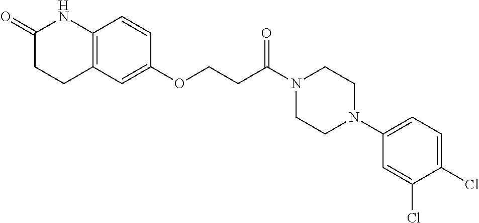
C12=C(C=C(OCCC(N3CCN(C4=CC=C(Cl)C(Cl)=C4)CC3)=O)C=C1)CCC(=O)N2
